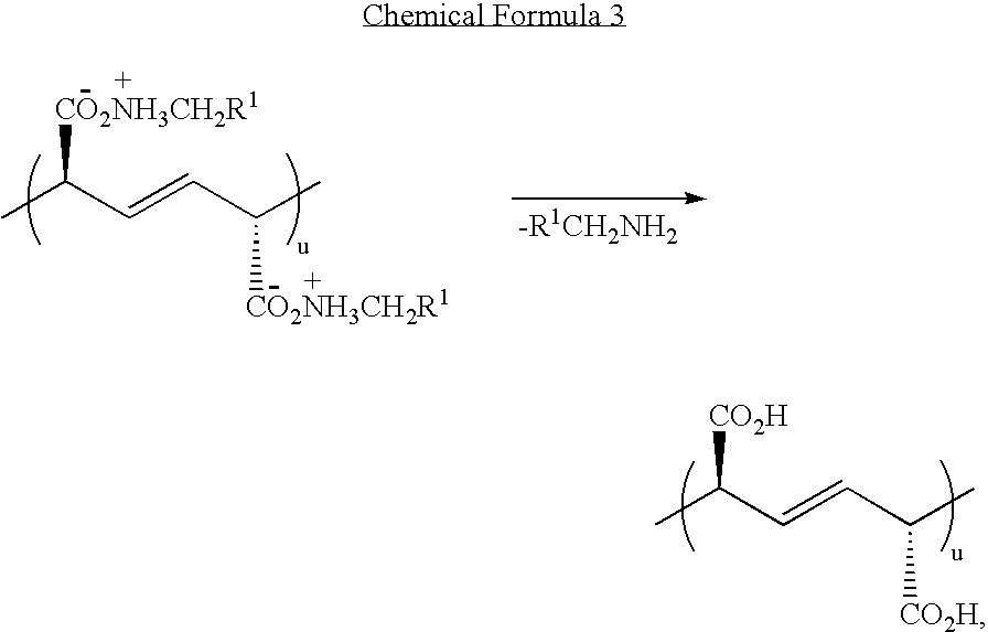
C(C=CC([CO2NH3CH2R1])C)([CO2NH3CH2R1])C.C(C=CC([CO2H])C)([CO2H])C
